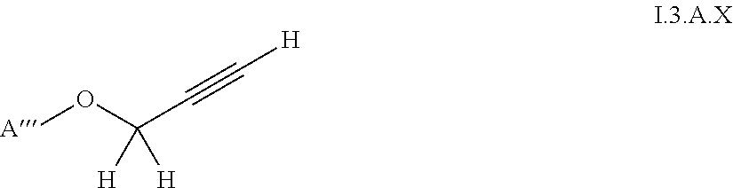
[A]OC(C#C[H])([H])[H]
